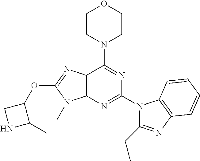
C12=C(N=C(N3C(CC)=NC4=C3C=CC=C4)N=C1N1CCOCC1)N(C)C(OC1CNC1C)=N2
